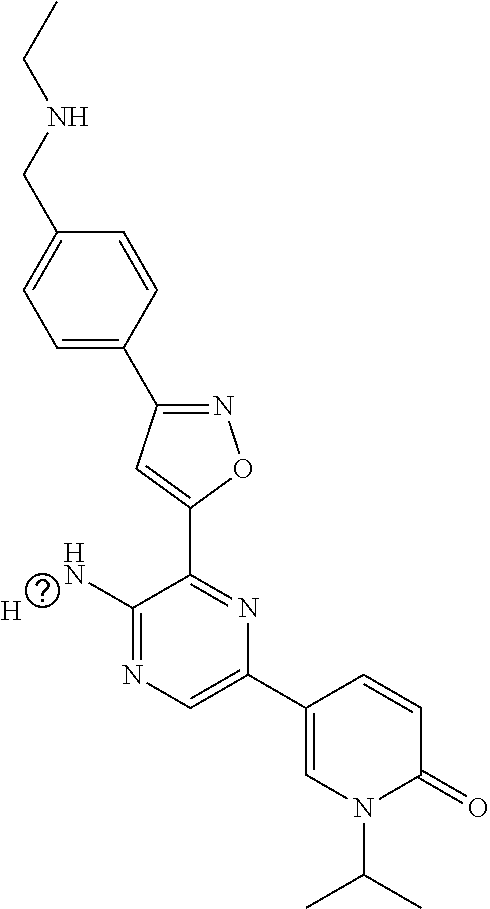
C1=C(C2=NOC(C3=NC(C4=CN(C(C)C)C(=O)C=C4)=CN=C3N)=C2)C=CC(CNCC)=C1.[H]
